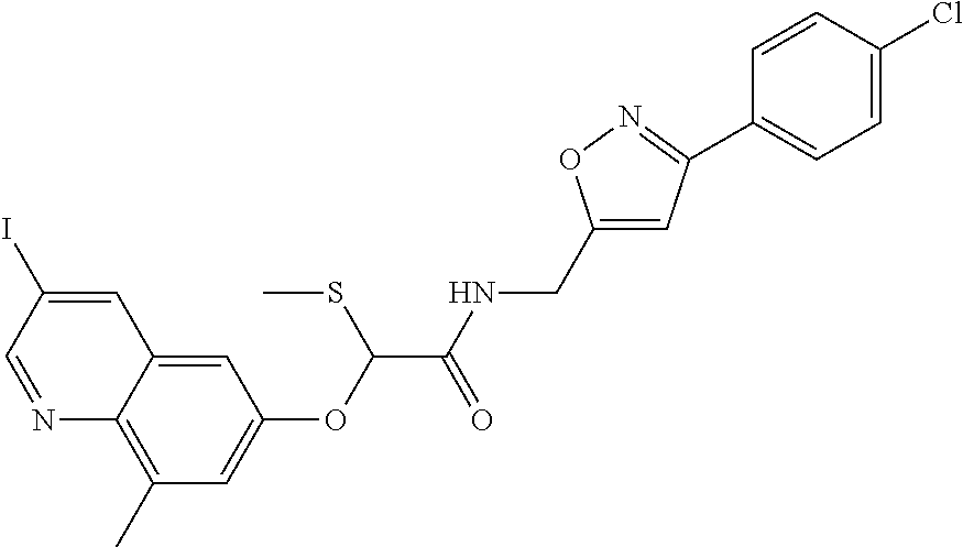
N1=CC(I)=CC2=CC(OC(C(NCC3=CC(C4=CC=C(Cl)C=C4)=NO3)=O)SC)=CC(C)=C12
